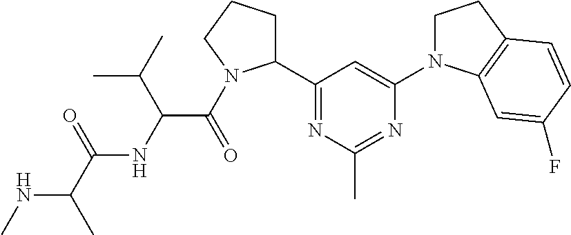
N(C(C)C(=O)NC(C(=O)N1C(C2=NC(C)=NC(N3CCC4=C3C=C(F)C=C4)=C2)CCC1)C(C)C)C
